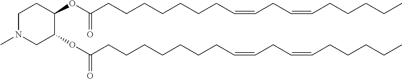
C(CCCCCC=CCC=CCCCCC)CC(OC1C(OC(CCCCCCCC=CCC=CCCCCC)=O)CN(C)CC1)=O
